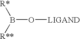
[R*]B([R**])O[LIGAND]
